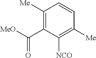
C1([Me])=C(C([MeO])=O)C([NCO])=C([Me])C=C1
